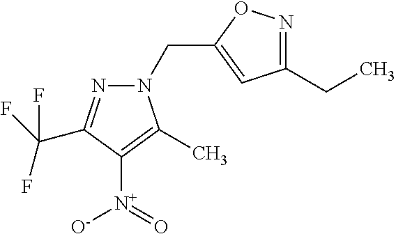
N1(CC2=CC(CC)=NO2)N=C(C(F)(F)F)C([N+](=O)[O-])=C1C
